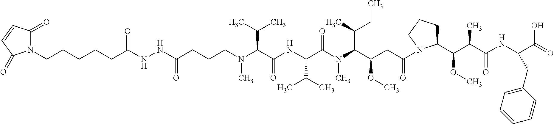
N(C)(C(C(NC(C(N(C(C(CC(N1C(C(C(C(NC(C(O)=O)CC2=CC=CC=C2)=O)C)OC)CCC1)=O)OC)C(C)CC)C)=O)C(C)C)=O)C(C)C)CCCC(NNC(=O)CCCCCN1C(=O)C=CC1=O)=O
